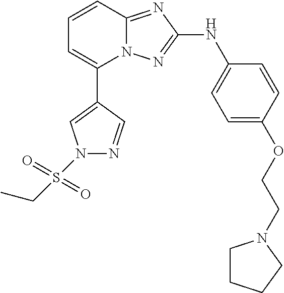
C1=CC2=NC(NC3=CC=C(OCCN4CCCC4)C=C3)=NN2C(C2=CN(S(CC)(=O)=O)N=C2)=C1
